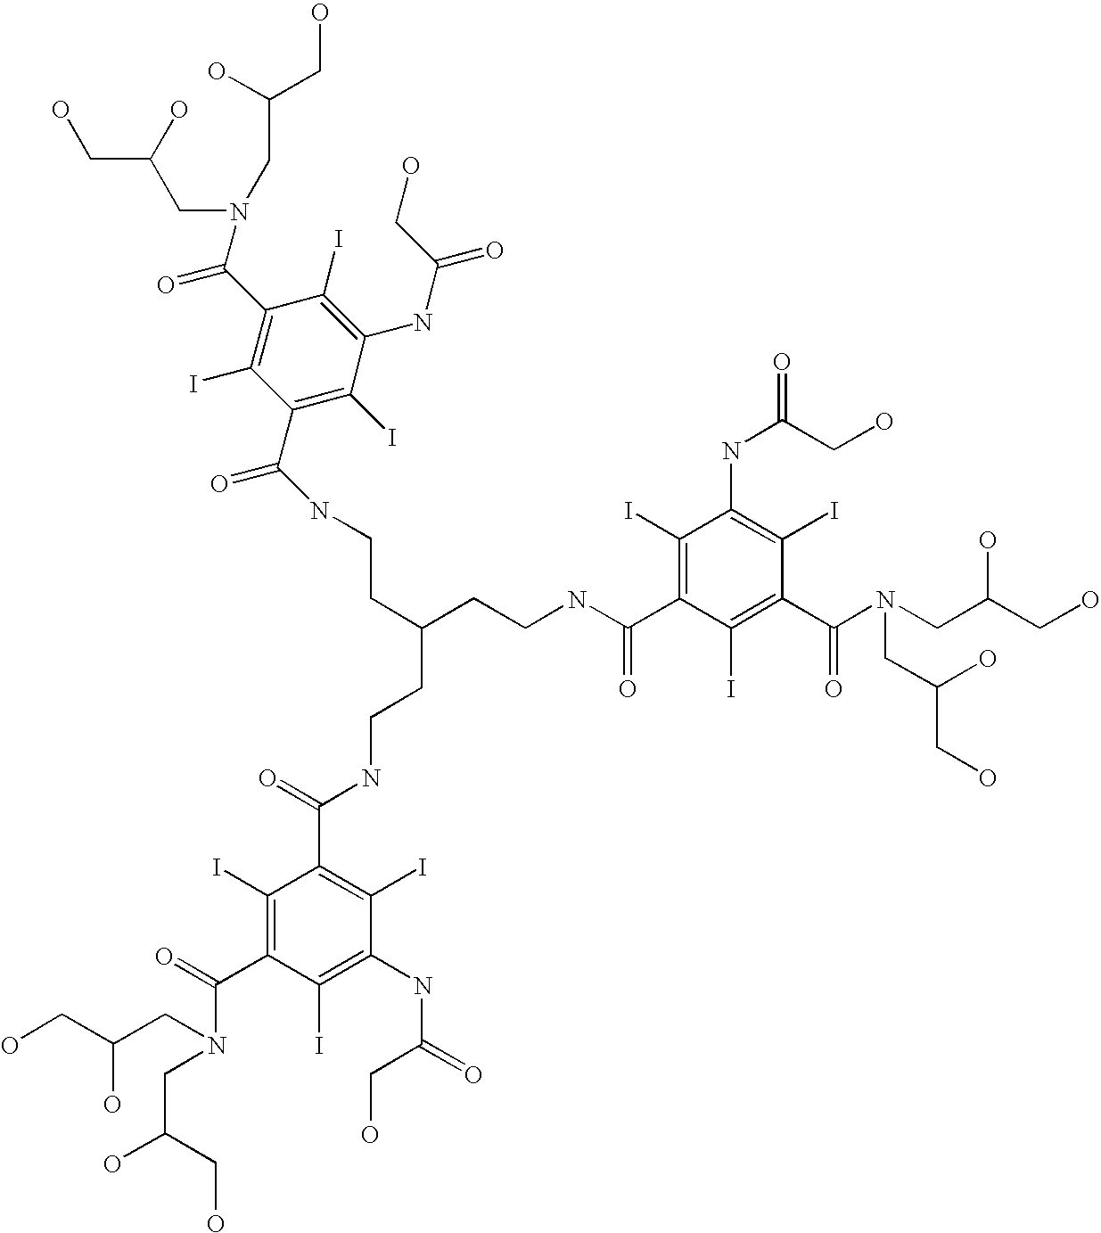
C(CNC(C1=C(I)C(NC(=O)CO)=C(I)C(C(N(CC(CO)O)CC(CO)O)=O)=C1I)=O)C(CCNC(=O)C1=C(I)C(NC(CO)=O)=C(I)C(C(=O)N(CC(CO)O)CC(CO)O)=C1I)CCNC(C1=C(I)C(NC(=O)CO)=C(I)C(C(=O)N(CC(CO)O)CC(CO)O)=C1I)=O
